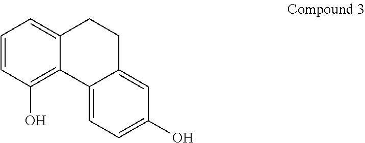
C12=C(O)C=CC=C1CCC1=CC(O)=CC=C21
